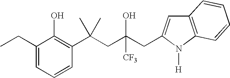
C1(CC)=CC=CC(C(CC(CC2=CC3=C(N2[H])C=CC=C3)(O)[CF3])(C)C)=C1O
